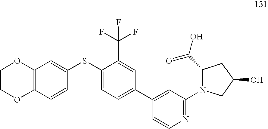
C1COC2=C(O1)C=C(SC1=CC=C(C3=CC(N4C(C(=O)O)CC(O)C4)=NC=C3)C=C1C(F)(F)F)C=C2
